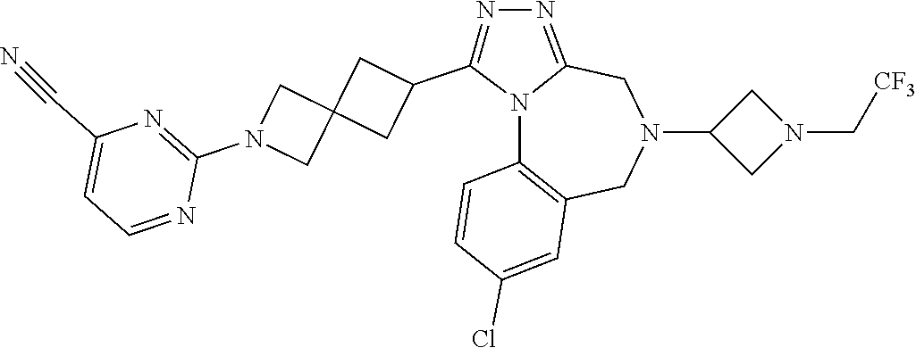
N12C3=C(CN(C4CN(C[CF3])C4)CC1=NN=C2C1CC2(C1)CN(C1=NC(C#N)=CC=N1)C2)C=C(Cl)C=C3
